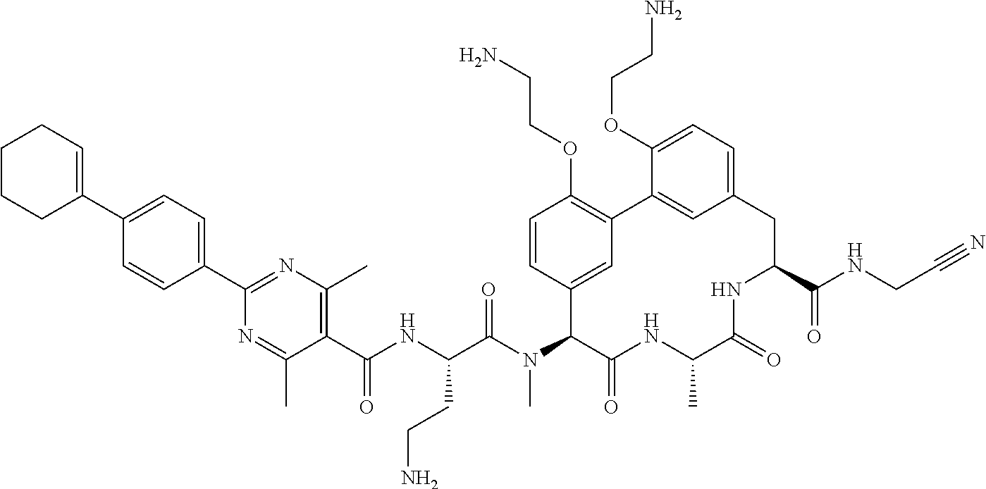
C1(C(NC(C(N(C2C(=O)NC(C)C(=O)NC(C(NCC#N)=O)CC3=CC=C(OCCN)C(=C3)C3=C(OCCN)C=CC2=C3)C)=O)CCN)=O)=C(C)N=C(C2=CC=C(C3=CCCCC3)C=C2)N=C1C
